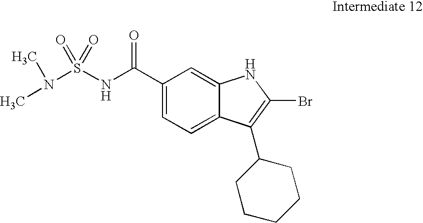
C1(C(NS(N(C)C)(=O)=O)=O)=CC=C2C(=C1)NC(Br)=C2C1CCCCC1
